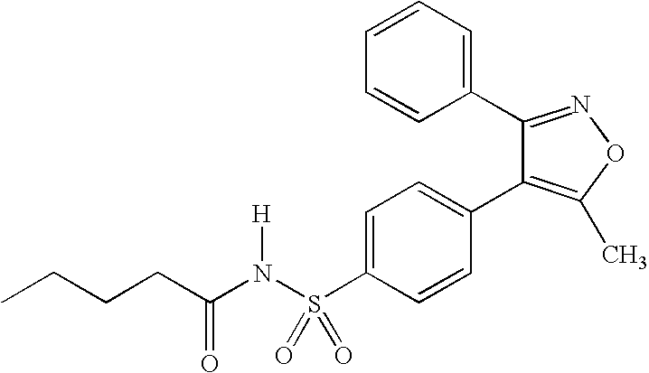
C1=C(S(N(C(CCCC)=O)[H])(=O)=O)C=CC(C2=C(C)ON=C2C2=CC=CC=C2)=C1
